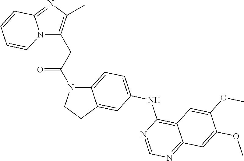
C12=CC=C(NC3=C4C(=NC=N3)C=C(OC)C(OC)=C4)C=C1CCN2C(CC1=C(C)N=C2N1C=CC=C2)=O
